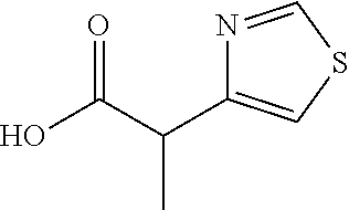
N1=CSC=C1C(C(O)=O)C
